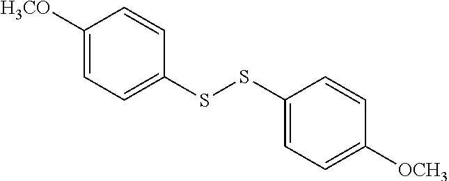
C1([H3CO])=CC=C(SSC2=CC=C([OCH3])C=C2)C=C1
